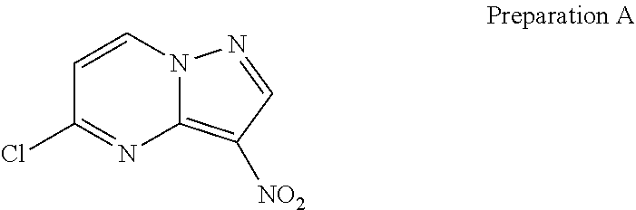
C12=C([NO2])C=NN1C=CC(Cl)=N2
